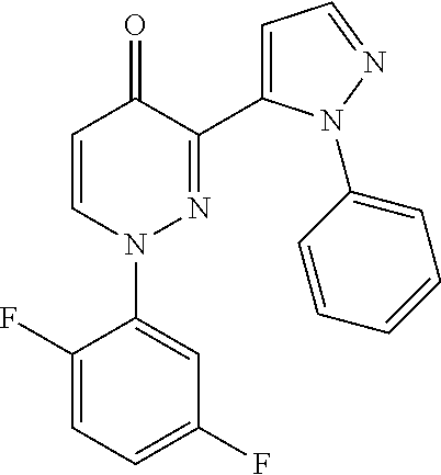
C1=CN(C2=CC(F)=CC=C2F)N=C(C2=CC=NN2C2=CC=CC=C2)C1=O
